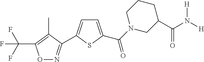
FC(F)(F)C1=C(C)C(C2=CC=C(C(=O)N3CC(C(N([H])[H])=O)CCC3)S2)=NO1
